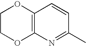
C1COC2=C(O1)C=CC(C)=N2
